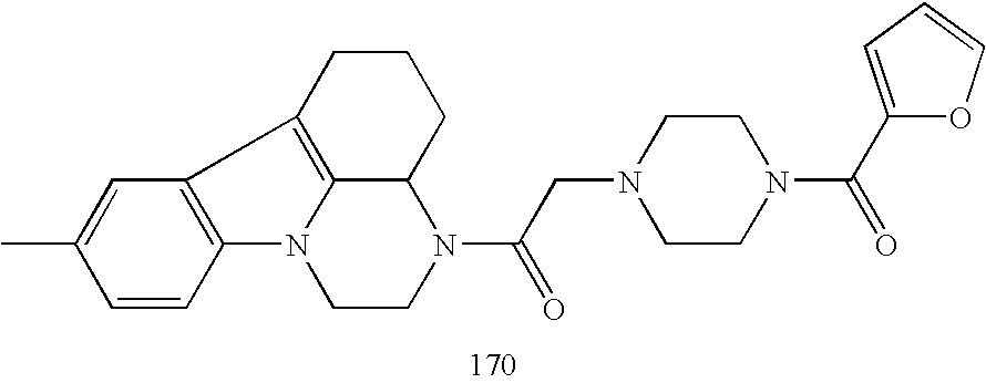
C1=CC2=C(C=C1C)C1=C3N2CCN(C(CN2CCN(C(C4=CC=CO4)=O)CC2)=O)C3CCC1
